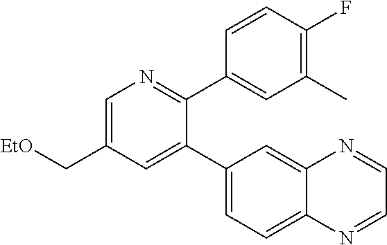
C1=C(C[EtO])C=C(C2=CC=C3C(=C2)N=CC=N3)C(C2=CC(C)=C(F)C=C2)=N1
